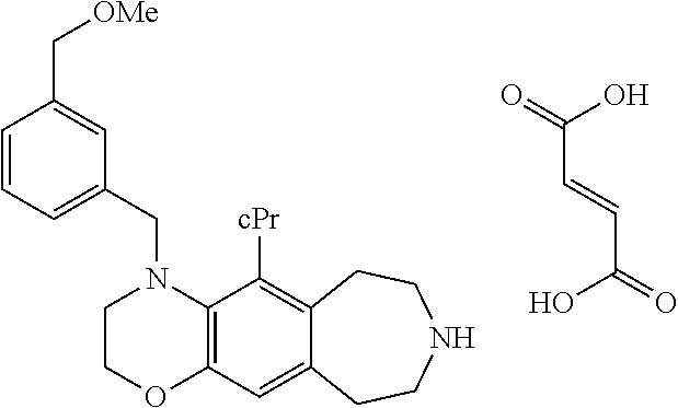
C(C=CC(=O)O)(=O)O.C1COC2=C(N1CC1=CC=CC(C[OMe])=C1)C([cPr])=C1C(=C2)CCNCC1
